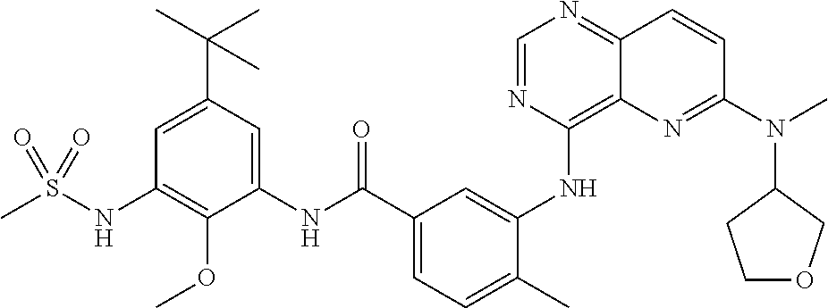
C1=NC(NC2=CC(C(NC3=CC(C(C)(C)C)=CC(NS(C)(=O)=O)=C3OC)=O)=CC=C2C)=C2C(=N1)C=CC(N(C1CCOC1)C)=N2
